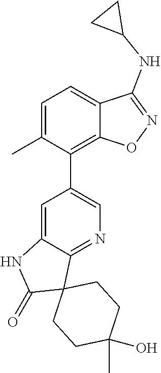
C1=C(C)C(C2=CN=C3C(=C2)NC(=O)C32CCC(C)(O)CC2)=C2C(=C1)C(NC1CC1)=NO2
